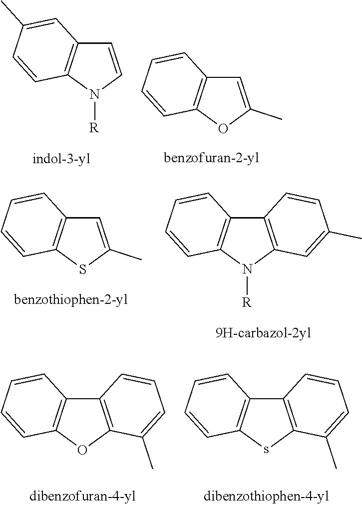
C1=CN([R])C2=C1C=C(C)C=C2.C1=C(C)OC2=C1C=CC=C2.C1=C(C)SC2=C1C=CC=C2.C12=C(N([R])C3=C1C=CC=C3)C=C(C)C=C2.C12=C(OC3=C1C=CC=C3)C(C)=CC=C2.C12=C(sC3=C1C=CC=C3)C(C)=CC=C2
